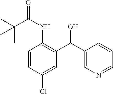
C1(NC(C(C)(C)C)=O)=C(C(C2=CN=CC=C2)O)C=C(Cl)C=C1
